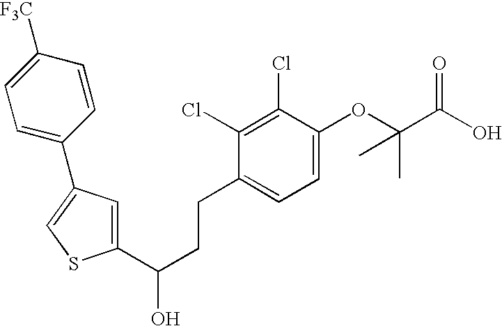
C1(C(CCC2=CC=C(OC(C(O)=O)(C)C)C(Cl)=C2Cl)O)=CC(C2=CC=C([F3C])C=C2)=CS1
